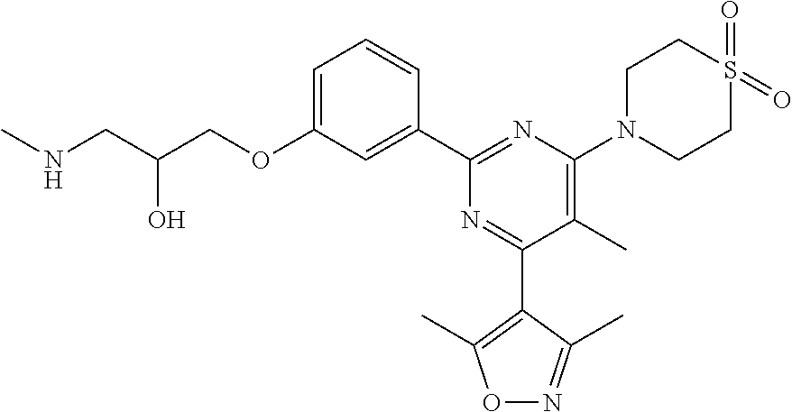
C1=C(OCC(CNC)O)C=C(C2=NC(N3CCS(=O)(=O)CC3)=C(C)C(C3=C(C)ON=C3C)=N2)C=C1
